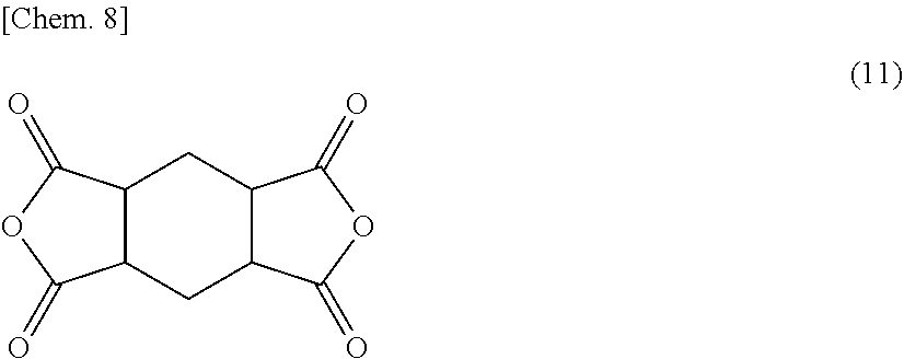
C12C(CC3C(C1)C(=O)OC3=O)C(=O)OC2=O
